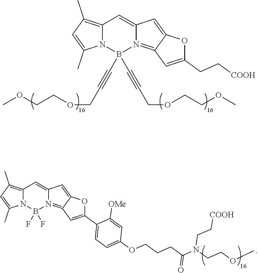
C1=C2N(=C3C(=C2)OC(CC[COOH])=C3)B(C#CCOCCOC)(C#CCOCCOC)N2C1=C(C)C=C2C.C1=C2N(=C3C(=C2)OC(C2=CC=C(OCCCC(N(CCOC)CC[COOH])=O)C=C2[OMe])=C3)B(F)(F)N2C1=C(C)C=C2C
